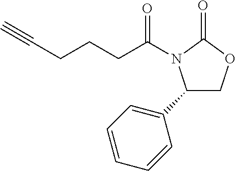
C1(C2=CC=CC=C2)COC(=O)N1C(CCCC#C)=O
